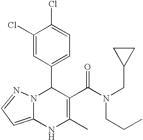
C1(C2N3C(=CC=N3)NC(C)=C2C(=O)N(CC2CC2)CCC)=CC=C(Cl)C(Cl)=C1
